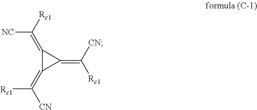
C1(=C([Rc1])[NC])C(=C([CN])[Rc1])C1=C([CN])[Rc1]
